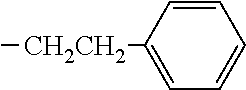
C1=C([CH2CH2]C)C=CC=C1
